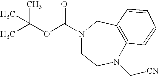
C(N1CCN(C[CN])C2=C(C1)C=CC=C2)(OC(C)(C)C)=O
